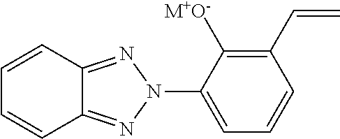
N1=C2C=CC=CC2=NN1C1=CC=CC(C=C)=C1[M+O-]
